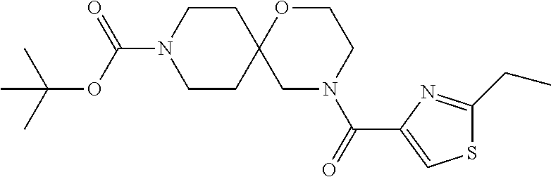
N1(C(OC(C)(C)C)=O)CCC2(CC1)CN(C(=O)C1=CSC(CC)=N1)CCO2
